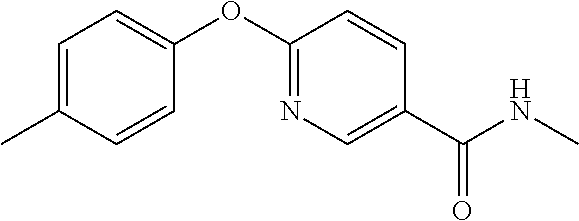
C1=C(C)C=CC(OC2=NC=C(C(NC)=O)C=C2)=C1
